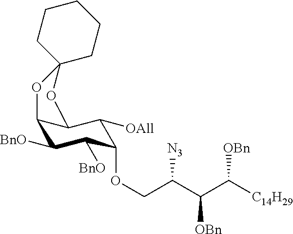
O(CC(C(C([C14H29])[OBn])[OBn])[N3])C1C([BnO])C([BnO])C2C(C1[OAll])OC1(O2)CCCCC1
